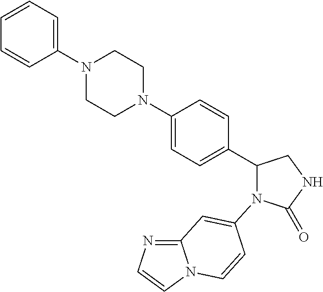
C12=NC=CN1C=CC(N1C(=O)NCC1C1=CC=C(N3CCN(C4=CC=CC=C4)CC3)C=C1)=C2
